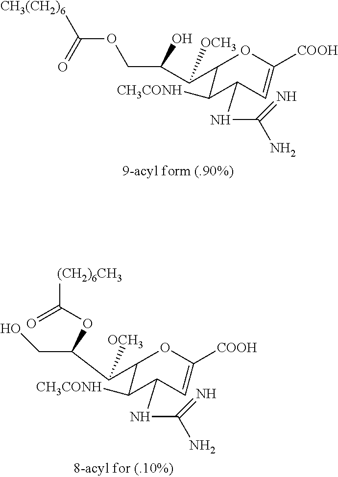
C(C1OC([COOH])=CC(NC(=N)N)C1[CH3CONH])([OCH3])C(CO)OC(=O)[(CH2)6CH3].[CH3(CH2)6]C(=O)OCC(O)C(C1OC([COOH])=CC(NC(=N)N)C1[CH3CONH])[OCH3]
